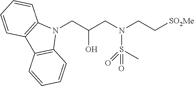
N1(CC(CN(CC[SO2Me])S(C)(=O)=O)O)C2=C(C3=C1C=CC=C3)C=CC=C2
